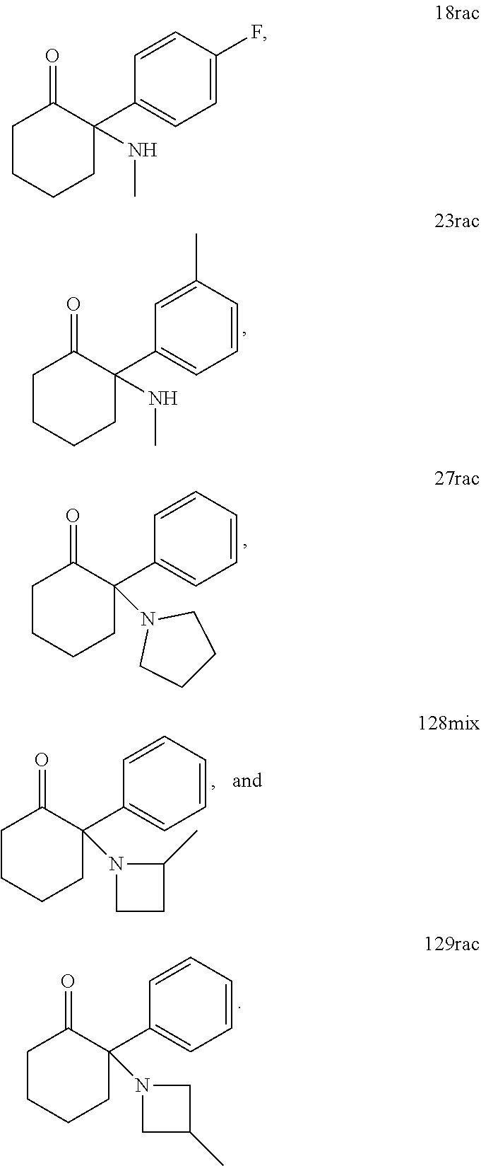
C1=C(F)C=CC(C2(NC)CCCCC2=O)=C1.C1=CC(C)=CC(C2(NC)CCCCC2=O)=C1.C1=CC=CC(C2(N3CCCC3)CCCCC2=O)=C1.C1=CC=CC(C2(N3CCC3C)CCCCC2=O)=C1.C1=CC=CC(C2(N3CC(C)C3)CCCCC2=O)=C1
